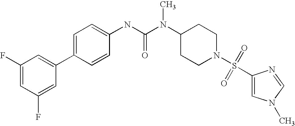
C1(F)=CC(F)=CC(C2=CC=C(NC(N(C3CCN(S(C4=CN(C)C=N4)(=O)=O)CC3)C)=O)C=C2)=C1
